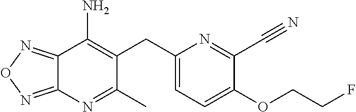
C12=NON=C1N=C(C)C(CC1=CC=C(OCCF)C(C#N)=N1)=C2N
